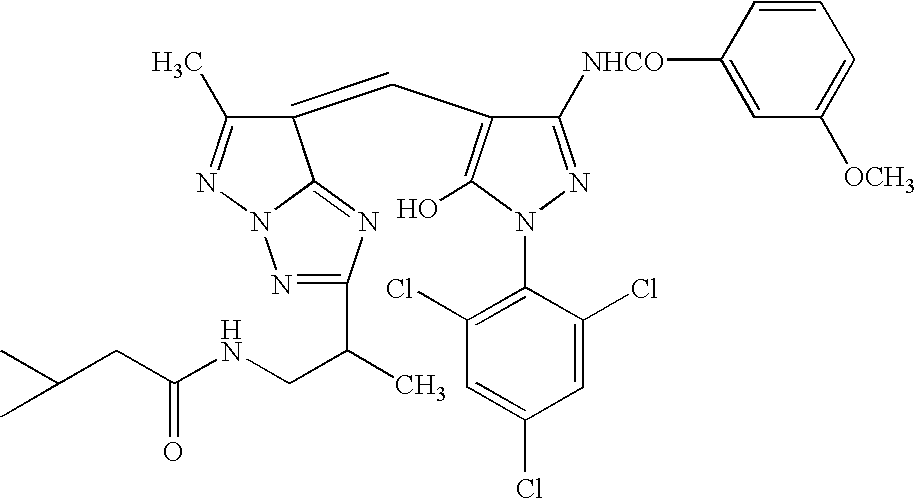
C1(=CC2=C(O)N(C3=C(Cl)C=C(Cl)C=C3Cl)N=C2[NHCO]C2=CC([OCH3])=CC=C2)C(C)=NN2C1=NC(C(C)CNC(CC(C)C)=O)=N2
